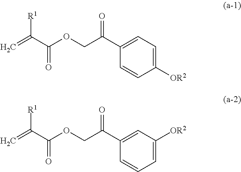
C1([OR2])=CC=C(C(COC(C(=C)[R1])=O)=O)C=C1.C1=C([OR2])C=C(C(COC(C(=C)[R1])=O)=O)C=C1
